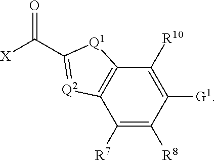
C1([G1])=C([R10])C2=C(C([R7])=C1[R8])[Q2]=C(C([X])=O)[Q1]2
